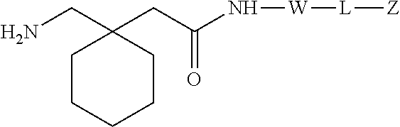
C1CCCCC1(CN)CC(N[W][L][Z])=O
